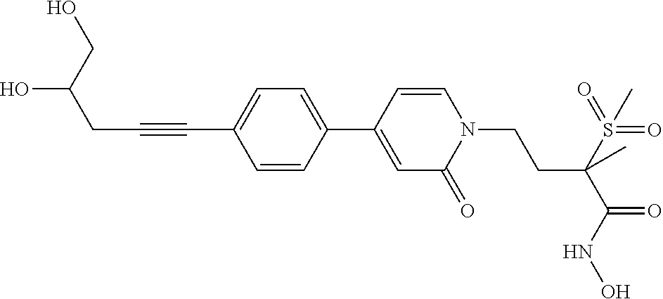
C1=CC(C2=CC=C(C#CCC(CO)O)C=C2)=CC(=O)N1CCC(S(=O)(=O)C)(C(=O)NO)C
